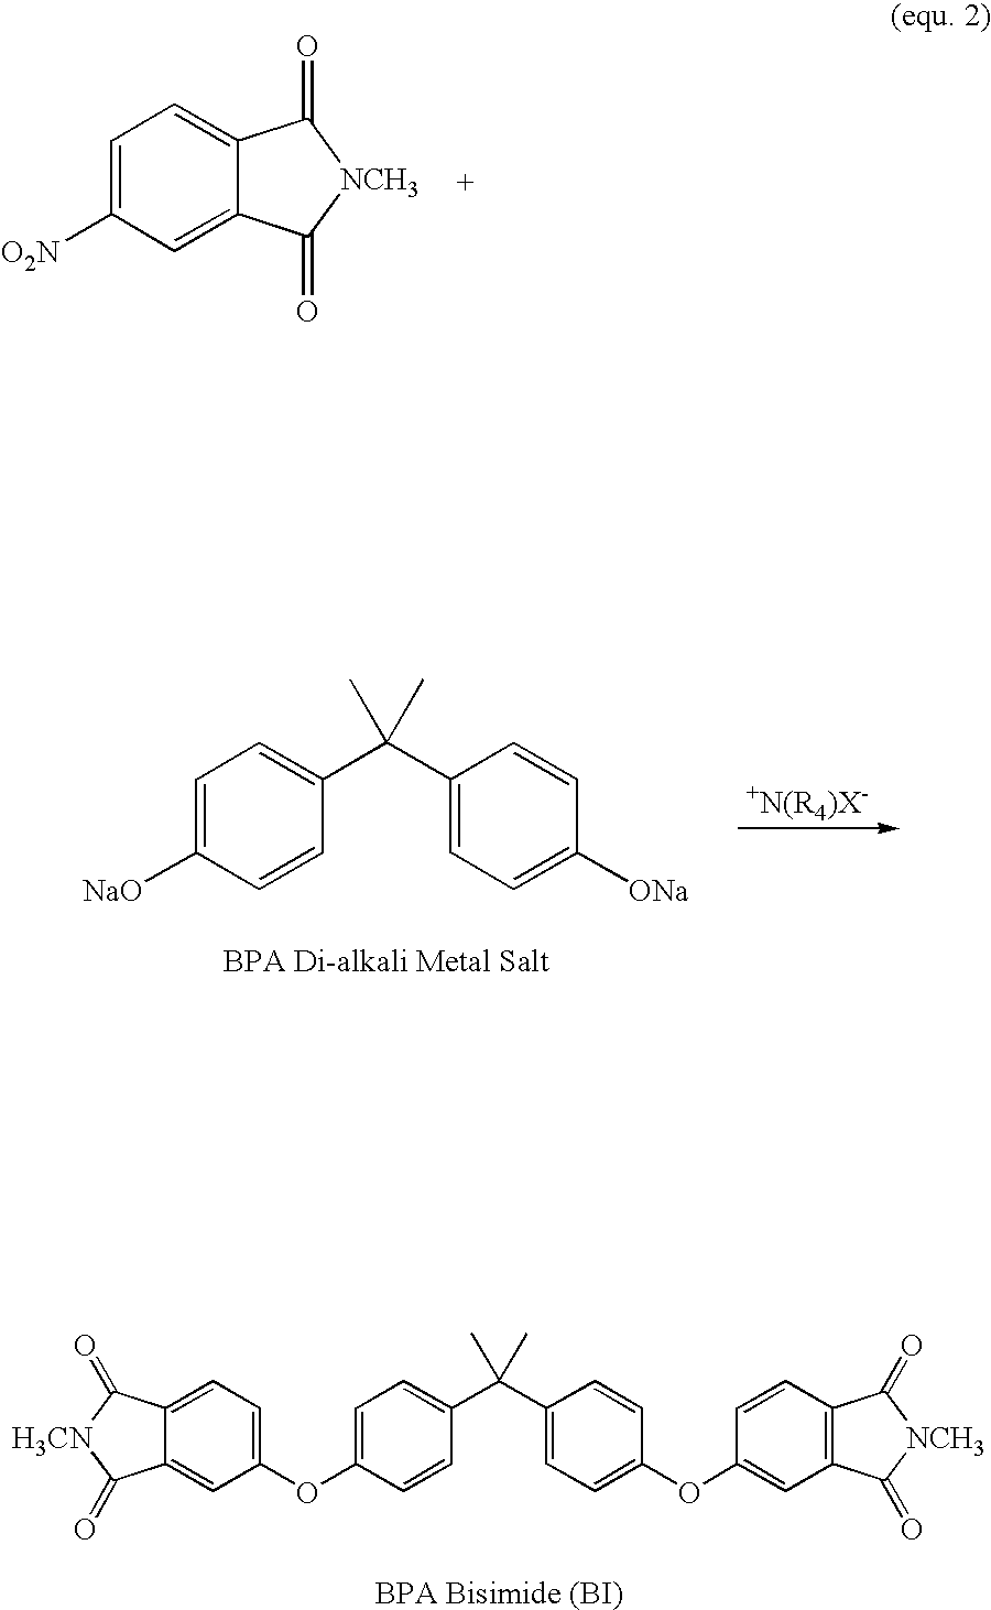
C12=CC=C(OC3=CC=C(C(C4=CC=C(OC5=CC6=C(C=C5)C(=O)[NCH3]C6=O)C=C4)(C)C)C=C3)C=C1C(=O)[H3CN]C2=O.C1=C([NaO])C=CC(C(C2=CC=C([ONa])C=C2)(C)C)=C1.C1=C([O2N])C=C2C(=C1)C(=O)[NCH3]C2=O
